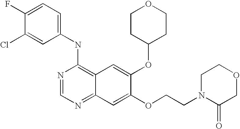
C1=C(Cl)C(F)=CC=C1NC1=C2C(=NC=N1)C=C(OCCN1C(=O)COCC1)C(OC1CCOCC1)=C2
